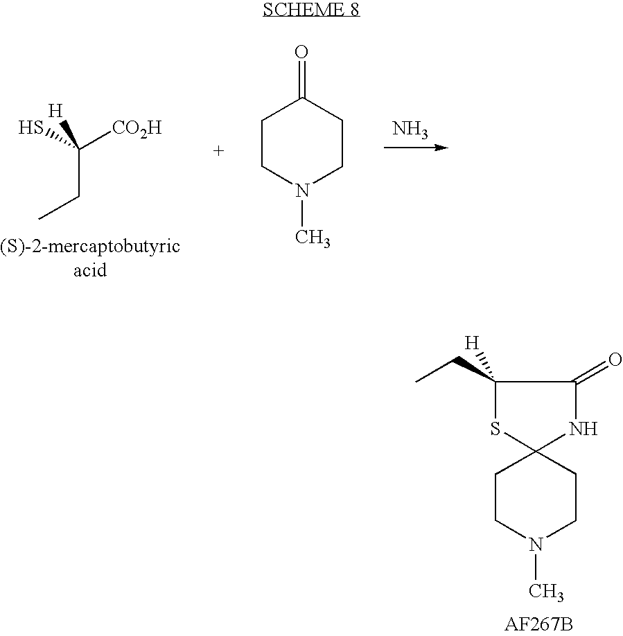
SC([CO2H])(CC)[H].C1CN(C)CCC1=O.N.C1CN(C)CCC12SC(CC)([H])C(=O)N2
